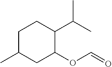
C1C(C)CC(OC=O)C(C(C)C)C1
